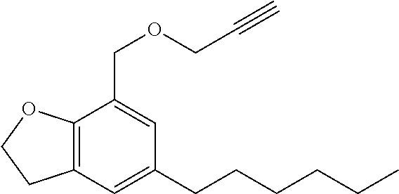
C12=C(C=C(CCCCCC)C=C1COCC#C)CCO2
